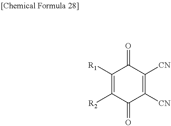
C1([R2])=C([R1])C(=O)C([CN])=C([CN])C1=O
